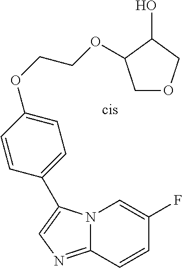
N12C(=NC=C1C1=CC=C(OCCOC3COCC3O)C=C1)C=CC(F)=C2
